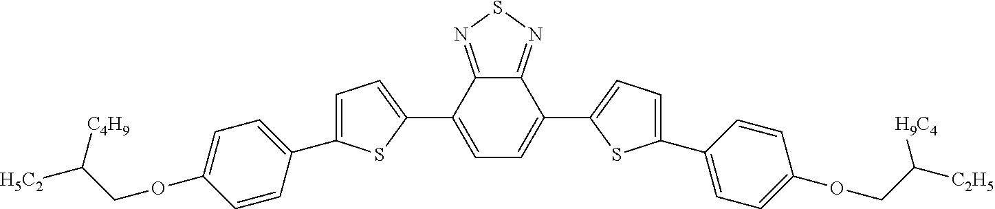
C12=NSN=C1C(C1=CC=C(C3=CC=C(OCC([C2H5])[H9C4])C=C3)S1)=CC=C2C1=CC=C(C2=CC=C(OCC([H5C2])[C4H9])C=C2)S1
